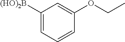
C1([(HO)2B])=CC=CC(OCC)=C1
